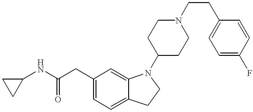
C1(NC(=O)CC2=CC=C3C(=C2)N(C2CCN(CCC4=CC=C(F)C=C4)CC2)CC3)CC1
